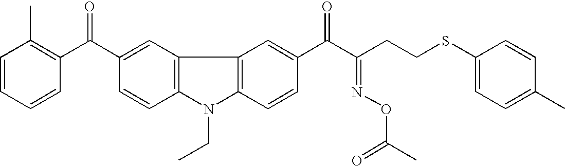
C1=CC=CC(C(C2=CC3=C(C=C2)N(CC)C2=C3C=C(C(C(CCSC3=CC=C(C)C=C3)=NOC(C)=O)=O)C=C2)=O)=C1C
